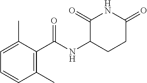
C1=C(C)C(C(NC2CCC(=O)NC2=O)=O)=C(C)C=C1
